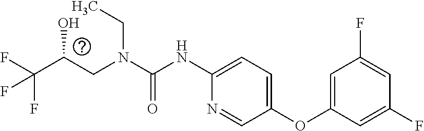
N(C(=O)NC1=CC=C(OC2=CC(F)=CC(F)=C2)C=N1)(CC)CC(C(F)(F)F)O
